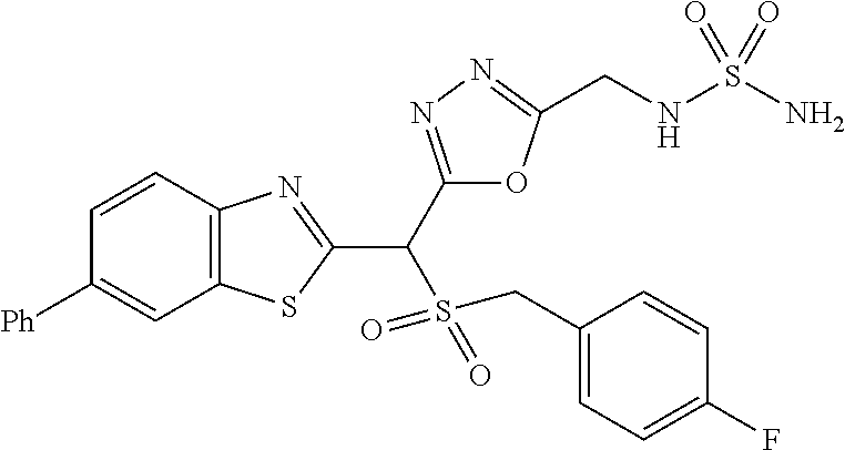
C12=C(C=CC([Ph])=C1)N=C(C(C1=NN=C(CNS(N)(=O)=O)O1)S(=O)(=O)CC1=CC=C(F)C=C1)S2
